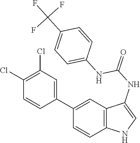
C12=C(C=C(C3=CC(Cl)=C(Cl)C=C3)C=C1)C(NC(=O)NC1=CC=C(C(F)(F)F)C=C1)=CN2
